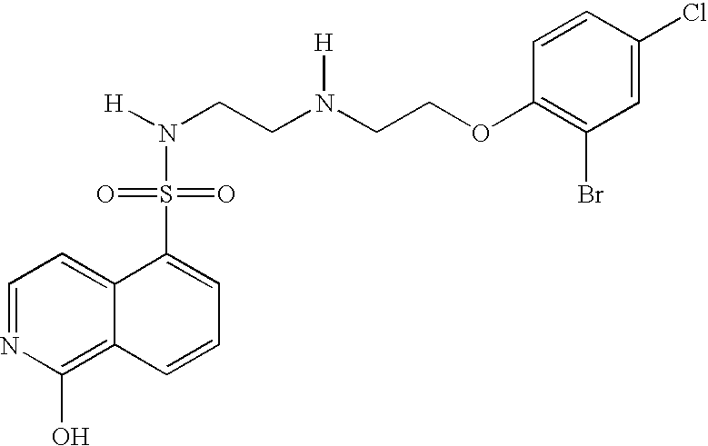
N(CCN(CCOC1=C(Br)C=C(Cl)C=C1)[H])([H])S(=O)(=O)C1=CC=CC2=C(O)N=CC=C12
